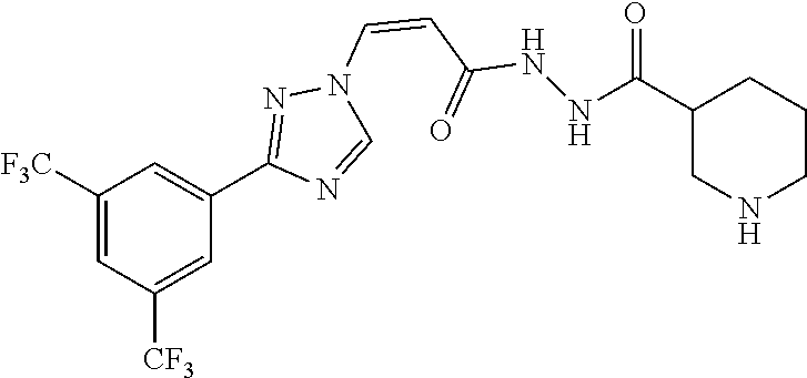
C1([F3C])=CC([CF3])=CC(C2=NN(C=CC(NNC(=O)C3CNCCC3)=O)C=N2)=C1
